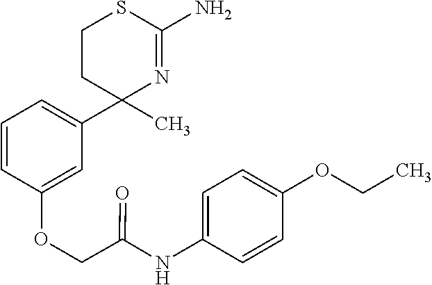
C1=CC(OCC(=O)NC2=CC=C(OCC)C=C2)=CC(C2(C)N=C(N)SCC2)=C1
